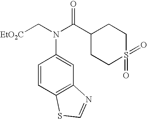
[EtO2C]CN(C(C1CCS(=O)(=O)CC1)=O)C1=CC2=C(C=C1)SC=N2
